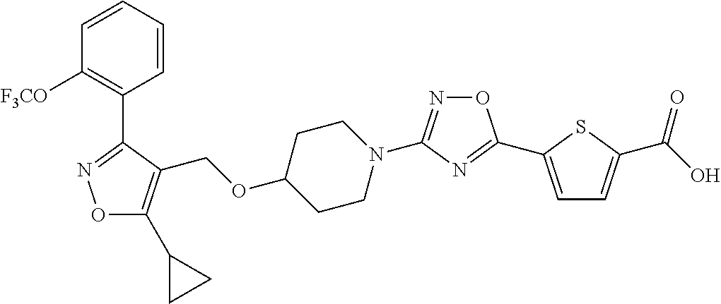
O1C(C2CC2)=C(COC2CCN(C3=NOC(C4=CC=C(C(O)=O)S4)=N3)CC2)C(C2=C([F3CO])C=CC=C2)=N1
